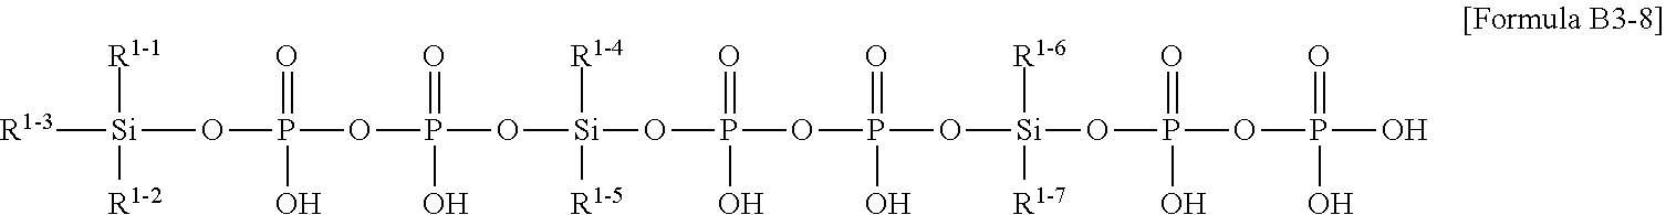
[Si]([R1-3])(OP(OP(=O)(O)O[Si]([R1-4])([R1-5])OP(OP(=O)(O)O[Si]([R1-6])([R1-7])OP(OP(=O)(O)O)(=O)O)(=O)O)(=O)O)([R1-1])[R1-2]
